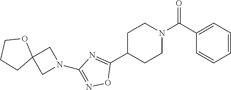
C1C(C2=NC(N3CC4(C3)OCCC4)=NO2)CCN(C(=O)C2=CC=CC=C2)C1
